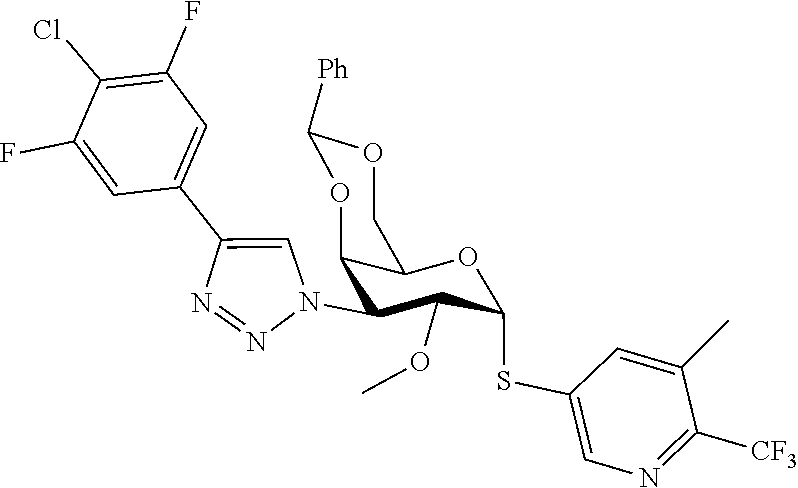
C1(F)=CC(C2=CN(C3C(OC)C(SC4=CN=C([CF3])C(C)=C4)OC4C3OC([Ph])OC4)N=N2)=CC(F)=C1Cl
